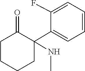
N(C)C1(C2=CC=CC=C2F)CCCCC1=O
